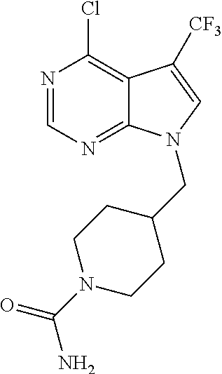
N1=CN=C2C(=C1Cl)C([CF3])=CN2CC1CCN(C(=O)N)CC1
